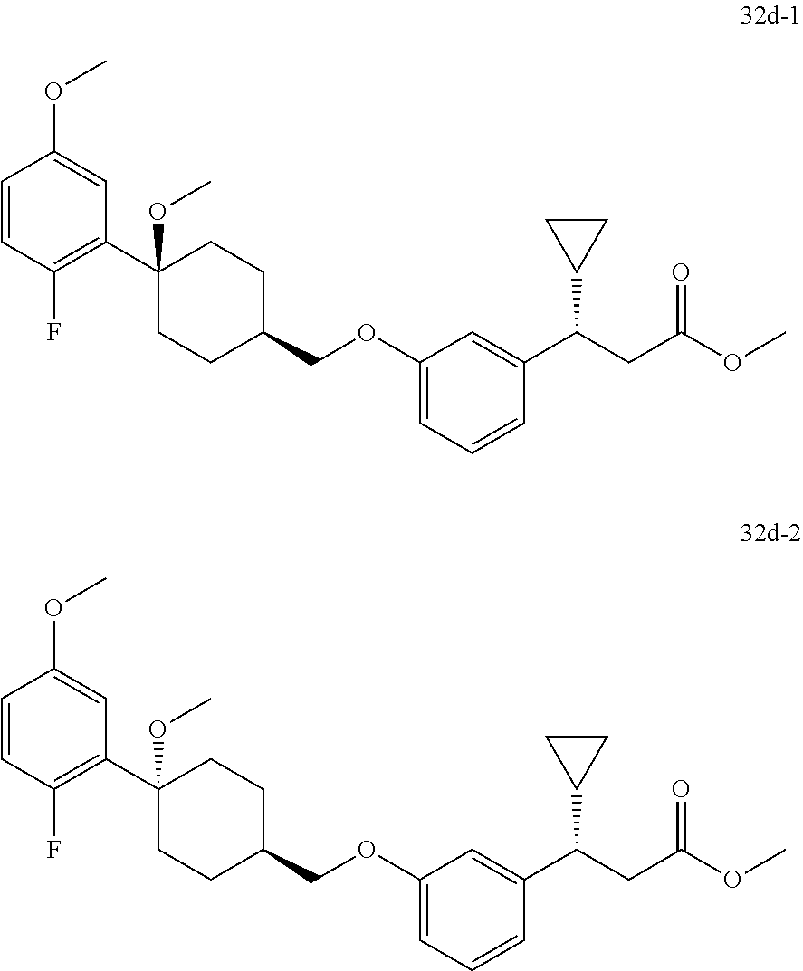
C1=CC(F)=C(C2(OC)CCC(COC3=CC=CC(C(CC(OC)=O)C4CC4)=C3)CC2)C=C1OC.C1=CC(F)=C(C2(OC)CCC(COC3=CC=CC(C(CC(OC)=O)C4CC4)=C3)CC2)C=C1OC
